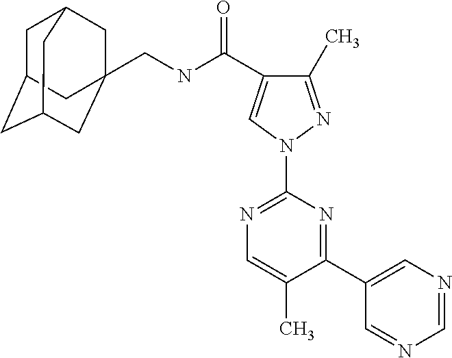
C1C2CC3CC(CNC(C4=CN(C5=NC=C(C)C(C6=CN=CN=C6)=N5)N=C4C)=O)(CC1C3)C2
